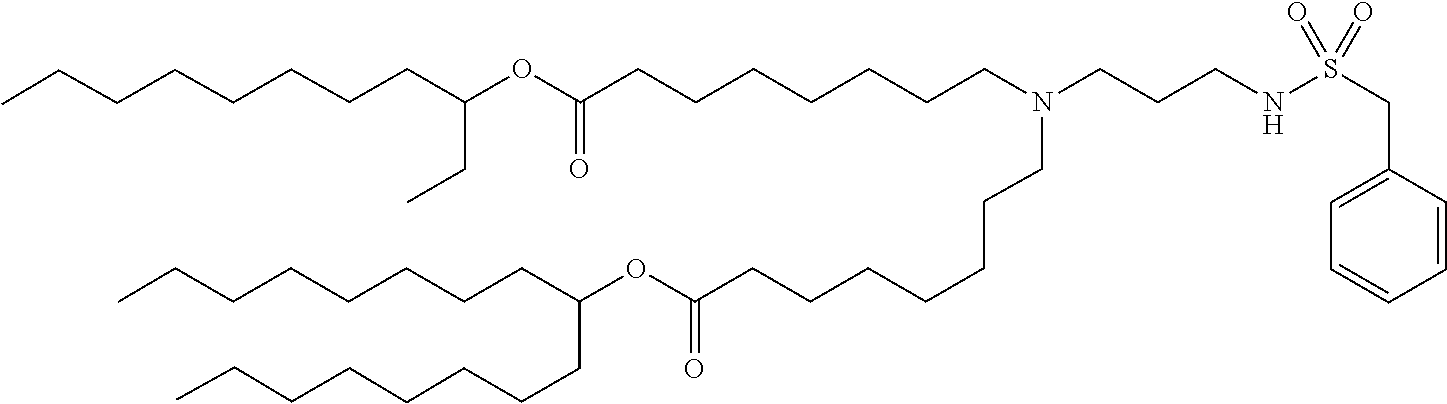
O(C(=O)CCCCCCCN(CCCCCCCC(OC(CCCCCCCC)CCCCCCCC)=O)CCCNS(CC1=CC=CC=C1)(=O)=O)C(CC)CCCCCCCC
